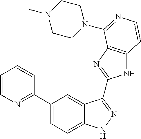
C1(C2=NC=CC=C2)=CC=C2C(=C1)C(C1=NC3=C(N1)C=CN=C3N1CCN(C)CC1)=NN2
